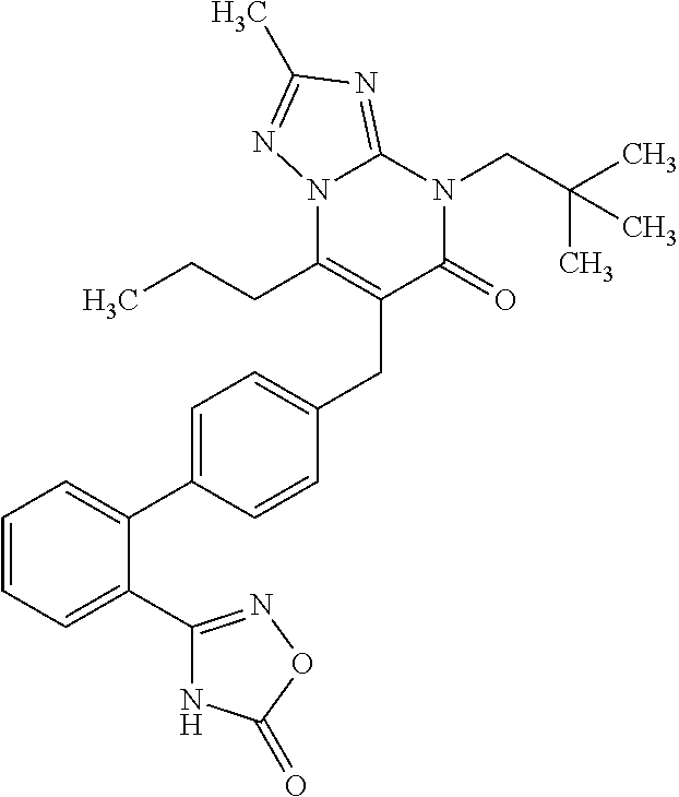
N12C(CCC)=C(CC3=CC=C(C4=CC=CC=C4C4=NOC(=O)N4)C=C3)C(=O)N(CC(C)(C)C)C1=NC(C)=N2
